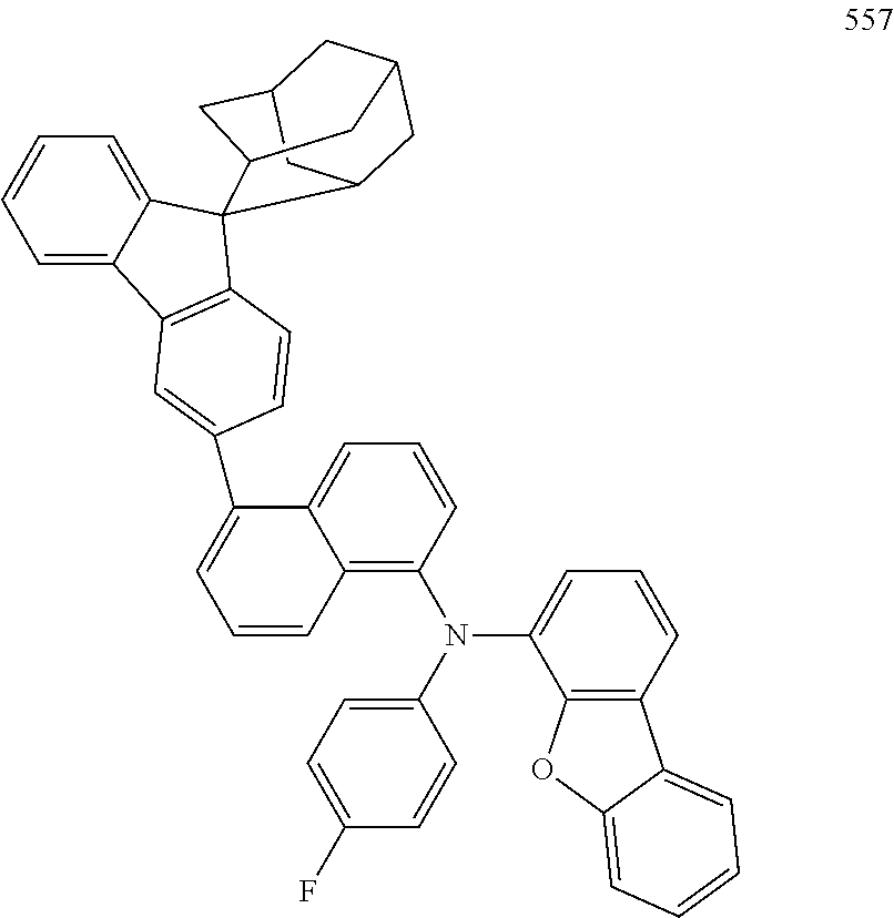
C12CC3CC(C1)CC(C2)C31C2=CC=CC=C2C2=C1C=CC(C1=CC=CC3=C(N(C4=CC=C(F)C=C4)C4=CC=CC5=C4OC4=CC=CC=C54)C=CC=C13)=C2
